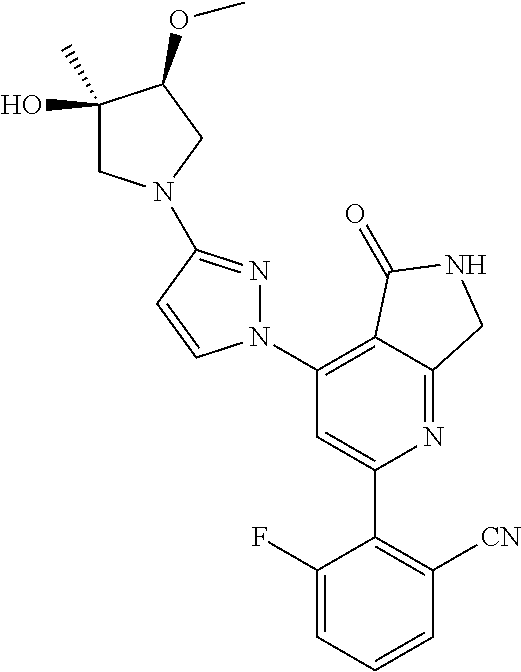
C1(C2=C([CN])C=CC=C2F)=CC(N2N=C(N3CC(C)(O)C(OC)C3)C=C2)=C2C(=N1)CNC2=O
